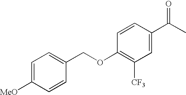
C1=C([MeO])C=CC(COC2=C([CF3])C=C(C(C)=O)C=C2)=C1
